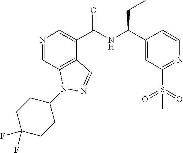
N1=CC2=C(C(C(NC(C3=CC(S(=O)(=O)C)=NC=C3)CC)=O)=C1)C=NN2C1CCC(F)(F)CC1
